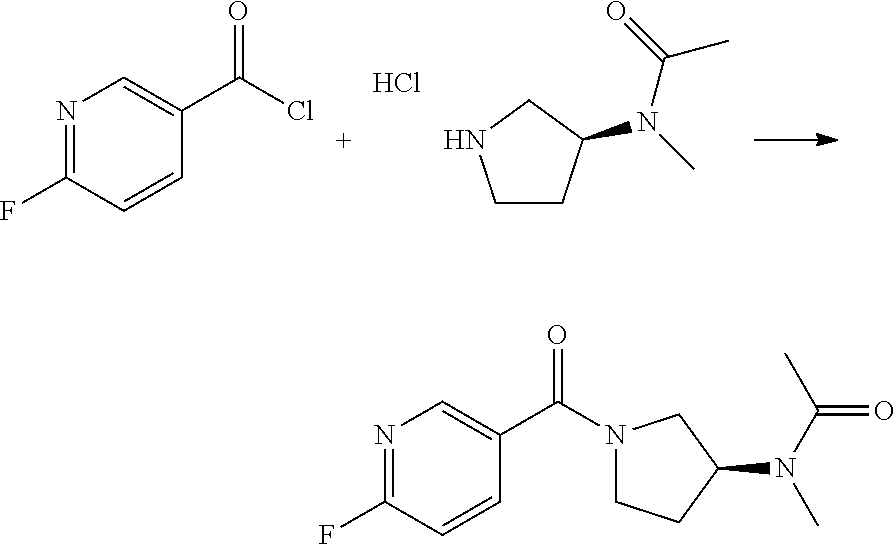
N1=C(F)C=CC(C(=O)Cl)=C1.C1CC(N(C(C)=O)C)CN1.Cl.N1=C(F)C=CC(C(=O)N2CCC(N(C)C(=O)C)C2)=C1
